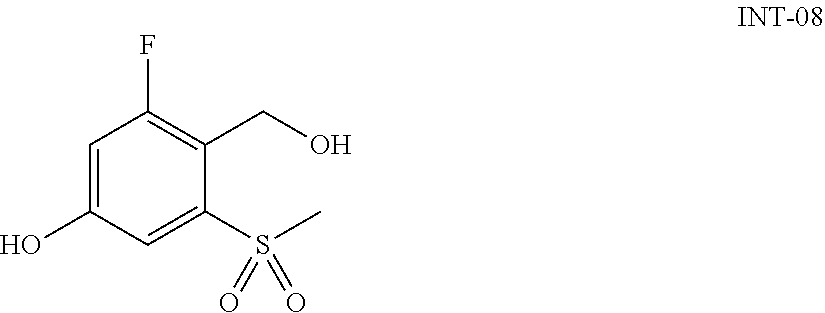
C1(O)=CC(F)=C(CO)C(S(C)(=O)=O)=C1
